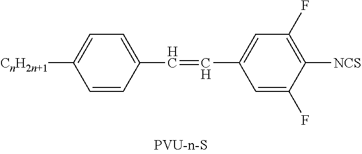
[CnH2n+1]C1=CC=C(C=CC2=CC(F)=C([NCS])C(F)=C2)C=C1
